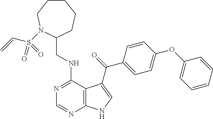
C1=CC=CC(OC2=CC=C(C(=O)C3=CNC4=C3C(NCC3CCCCCN3S(C=C)(=O)=O)=NC=N4)C=C2)=C1
